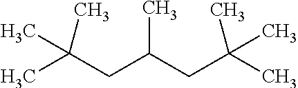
C(CC(CC(C)(C)C)C)(C)(C)C
